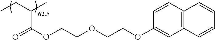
CCC(C)C(OCCOCCOC1=CC2=C(C=C1)C=CC=C2)=O
